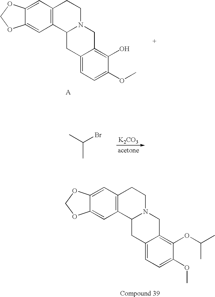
C12=C(C=C3C(=C1)OCO3)CCN1C2CC2=CC=C(OC)C(O)=C2C1.C12=C(C=C3C(=C1)OCO3)CCN1C2CC2=CC=C(OC)C(OC(C)C)=C2C1.[K2CO3].CC(Br)C
